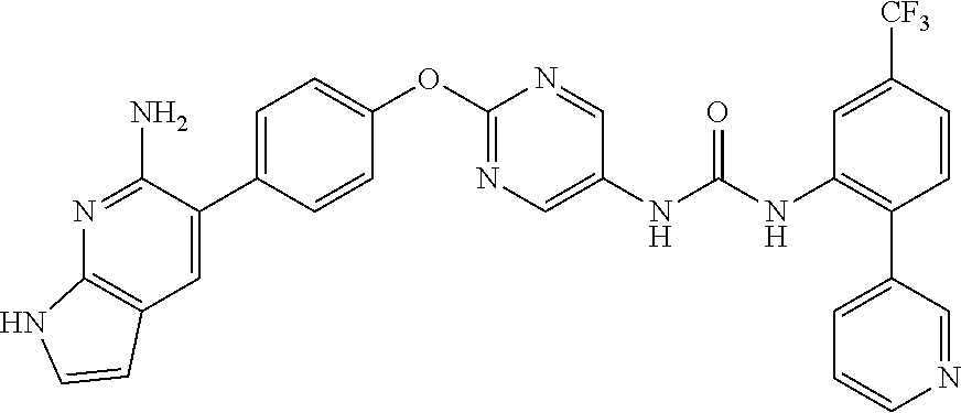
C1=C(C2=CC3=C(N=C2N)NC=C3)C=CC(OC2=NC=C(NC(=O)NC3=C(C4=CC=CN=C4)C=CC([CF3])=C3)C=N2)=C1
